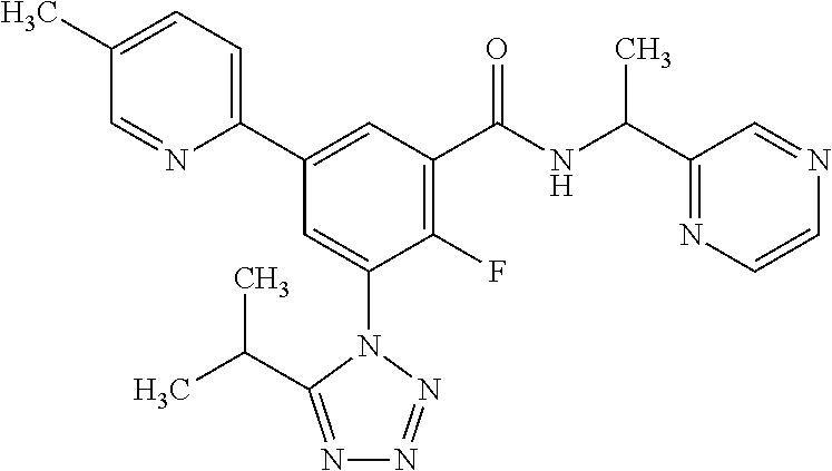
C1=C(C)C=NC(C2=CC(C(NC(C3=NC=CN=C3)C)=O)=C(F)C(N3C(C(C)C)=NN=N3)=C2)=C1
